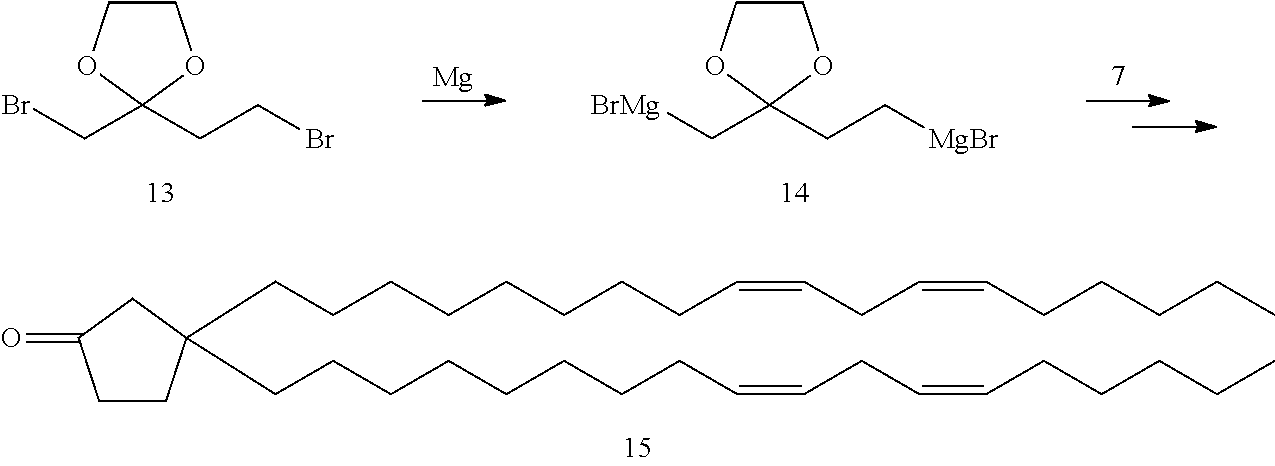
C1COC(CBr)(CCBr)O1.[Mg].C1COC(C[BrMg])(CC[MgBr])O1.C1CC(CCCCCCCCC=CCC=CCCCCC)(CCCCCCCCC=CCC=CCCCCC)CC1=O
